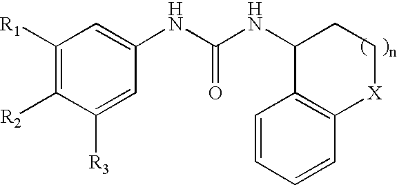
C1([R1])=C([R2])C([R3])=CC(NC(NC2C3=C([X]CC2)C=CC=C3)=O)=C1
